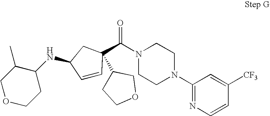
C1=CC(C(N2CCN(C3=NC=CC([CF3])=C3)CC2)=O)(C2CCOC2)CC1NC1C(C)COCC1
